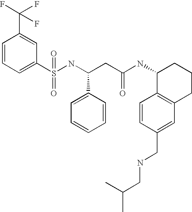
C1=CC=C(S(NC(CC(NC2C3=C(CCC2)C=C(CNCC(C)C)C=C3)=O)C2=CC=CC=C2)(=O)=O)C=C1C(F)(F)F
